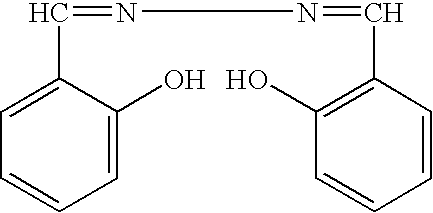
C1=C(O)C(C=NN=CC2=C(O)C=CC=C2)=CC=C1
